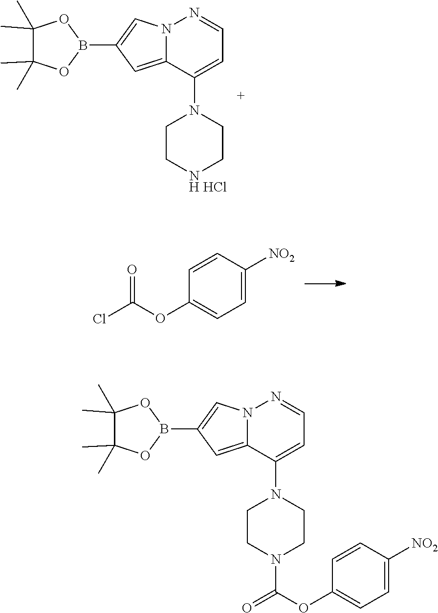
B1(C2=CN3C(=C2)C(N2CC[NH HCl]CC2)=CC=N3)OC(C)(C)C(C)(C)O1.ClC(OC1=CC=C([NO2])C=C1)=O.B1(C2=CN3C(=C2)C(N2CCN(C(=O)OC4=CC=C([NO2])C=C4)CC2)=CC=N3)OC(C)(C)C(C)(C)O1
